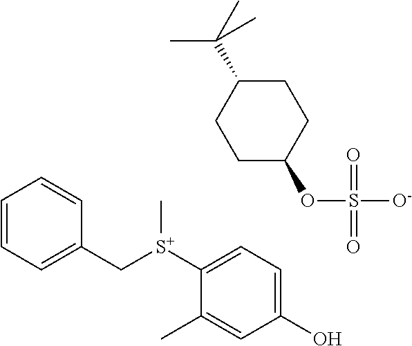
C1=CC=C(C[S+](C2=CC=C(O)C=C2C)C)C=C1.C1C(OS([O-])(=O)=O)CCC(C(C)(C)C)C1
